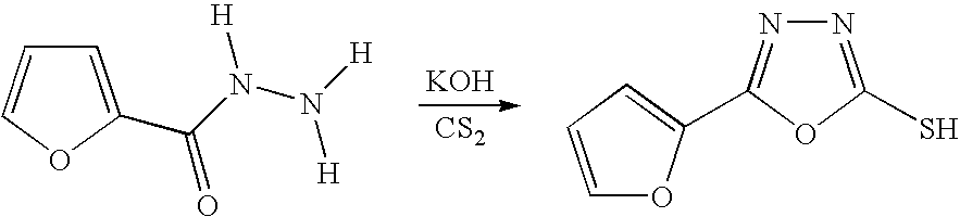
[KOH].[CS2].C1=C(C(N(N([H])[H])[H])=O)OC=C1.N1=C(S)OC(C2=CC=CO2)=N1
